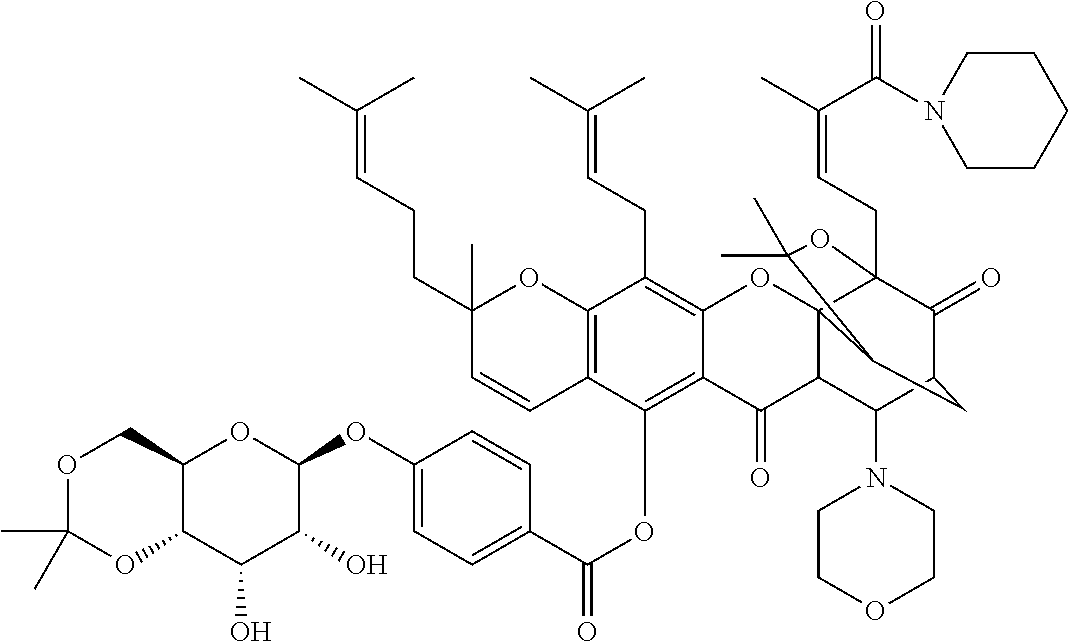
C12C(COC(C)(C)O1)OC(OC1=CC=C(C(OC3=C4C(=C(CC=C(C)C)C5=C3C=CC(C)(CCC=C(C)C)O5)OC35C(C4=O)C(N4CCOCC4)C4C(=O)C3(CC=C(C)C(=O)N3CCCCC3)OC(C)(C)C5C4)=O)C=C1)C(O)C2O
